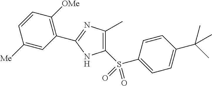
C1=CC(C(C)(C)C)=CC=C1S(C1=C(C)N=C(C2=C([OMe])C=CC([Me])=C2)N1)(=O)=O
